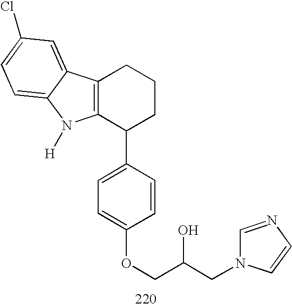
C12=C(C(C3=CC=C(OCC(CN4C=NC=C4)O)C=C3)CCC1)N([H])C1=CC=C(Cl)C=C21
